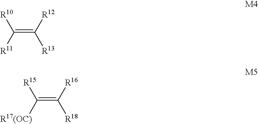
C(=C([R12])[R13])([R11])[R10].C(=C([R16])[R18])([R17(OC)])[R15]
